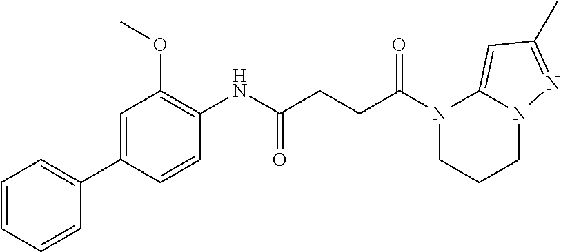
C1(NC(CCC(N2CCCN3C2=CC(C)=N3)=O)=O)=C(OC)C=C(C2=CC=CC=C2)C=C1
